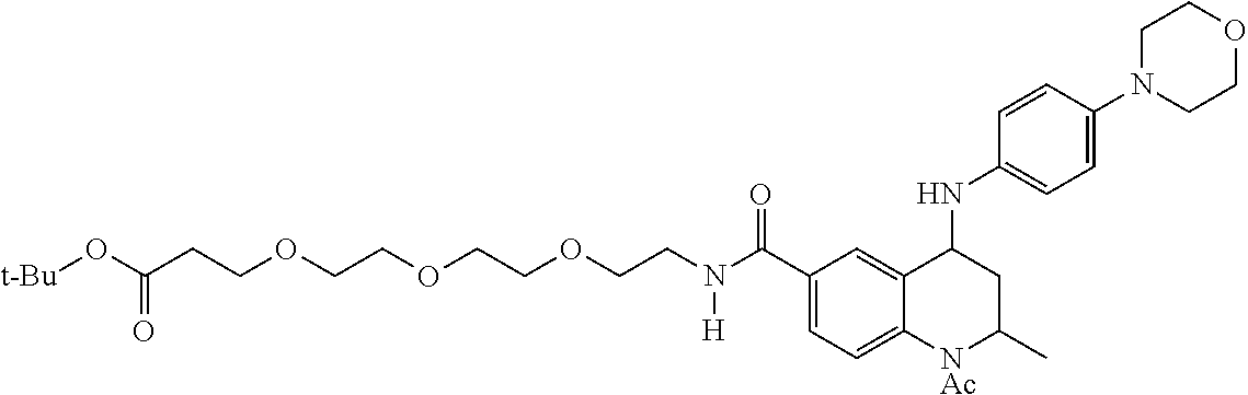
C1=C2C(=CC=C1C(N(CCOCCOCCOCCC(O[t-Bu])=O)[H])=O)[NAc]C(C)CC2NC1=CC=C(N2CCOCC2)C=C1
